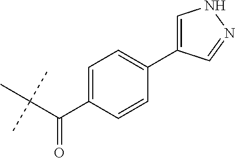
C(C(C)(C)C)(C1=CC=C(C2=CNN=C2)C=C1)=O
